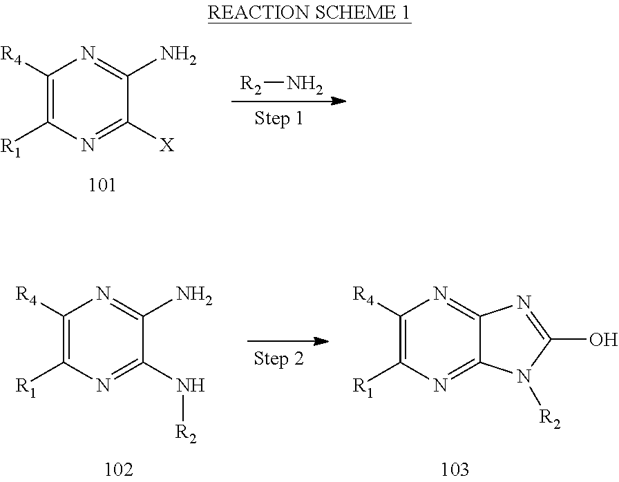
C1([R4])=C([R1])N=C([X])C(N)=N1.[R2]N.C1([R4])=C([R1])N=C(N[R2])C(N)=N1.C1([R4])=C([R1])N=C2C(=N1)N=C(O)N2[R2]
